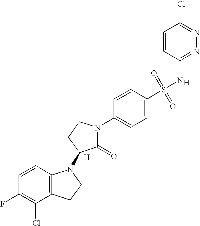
C1=CC2=C(C(Cl)=C1F)CCN2C1C(=O)N(C2=CC=C(S(=O)(=O)NC3=NN=C(Cl)C=C3)C=C2)CC1.[H].[H]
